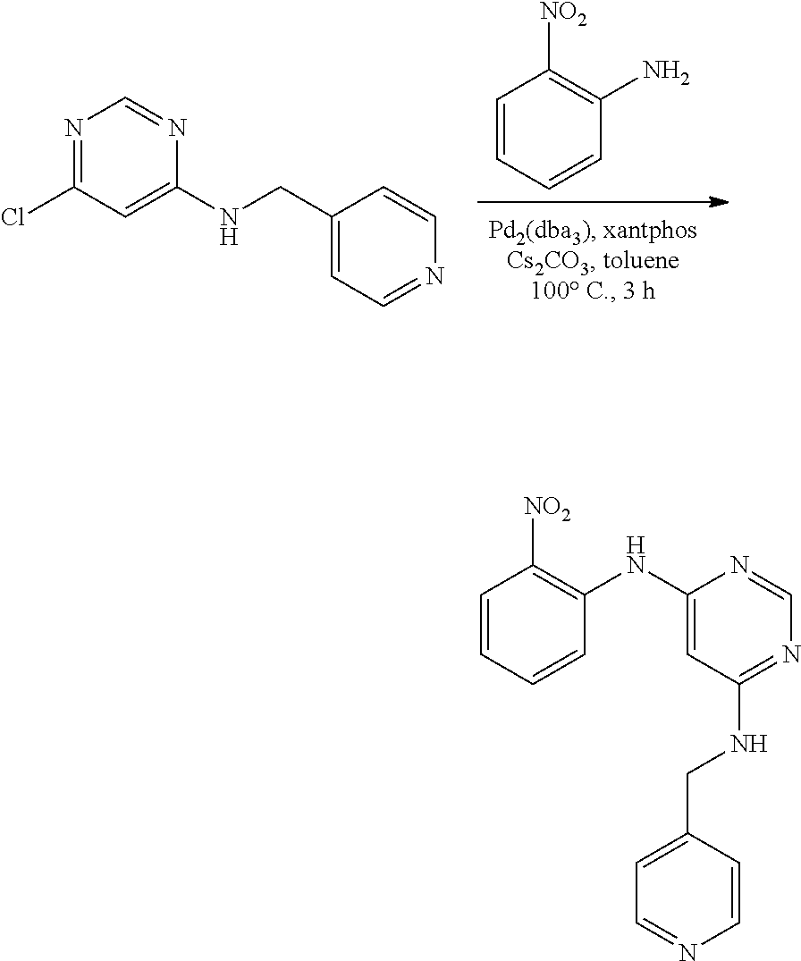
C1=CC=CC(N)=C1[NO2].N1=C(Cl)C=C(NCC2=CC=NC=C2)N=C1.C1(NCC2=CC=NC=C2)=NC=NC(NC2=C([NO2])C=CC=C2)=C1
